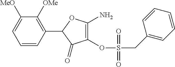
C1=CC(C2C(=O)C(OS(CC3=CC=CC=C3)(=O)=O)=C(N)O2)=C([OMe])C([OMe])=C1
